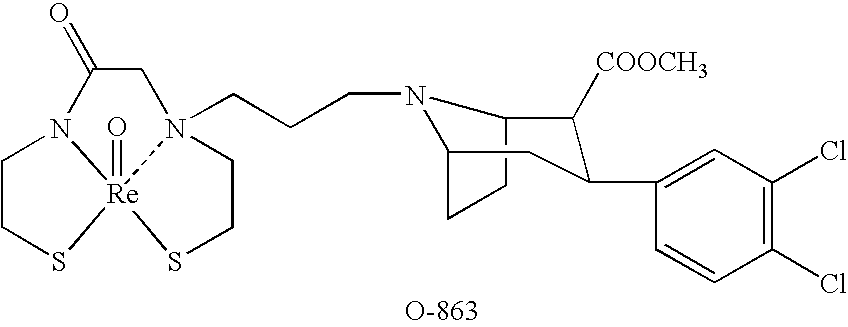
C1CS[Re]23(=O)N1C(=O)CN2(CCCN1C2CCC1C([COOCH3])C(C1=CC(Cl)=C(Cl)C=C1)C2)CCS3
